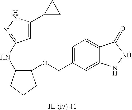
C1=C(COC2C(NC3=NNC(C4CC4)=C3)CCC2)C=C2C(=C1)C(=O)NN2
